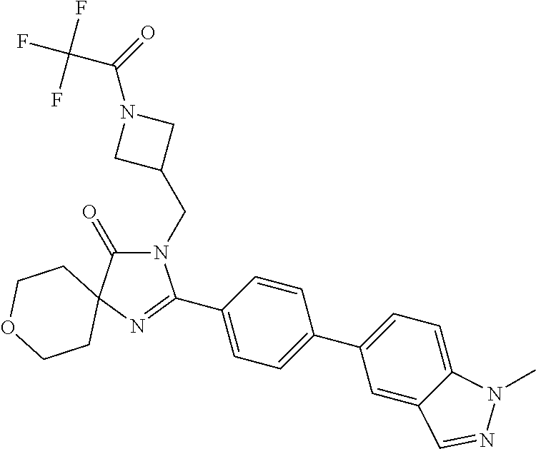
N1(CC2CN(C(=O)C(F)(F)F)C2)C(=O)C2(N=C1C1=CC=C(C3=CC=C4C(=C3)C=NN4C)C=C1)CCOCC2
